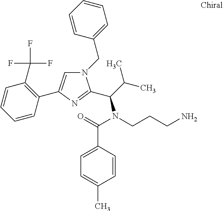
N1(CC2=CC=CC=C2)C=C(C2=C(C(F)(F)F)C=CC=C2)N=C1C(C(C)C)N(CCCN)C(=O)C1=CC=C(C)C=C1
